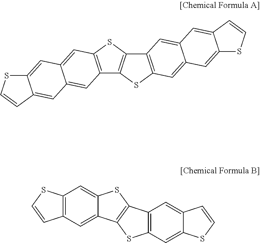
C12=CC3=CC4=C(C=C3C=C1C=CS2)C1=C(S4)C2=C(S1)C=C1C(=C2)C=C2C(=C1)SC=C2.C12=C(SC=C1)C=C1C(=C2)C2=C(S1)C1=C(S2)C=C2C(=C1)C=CS2
